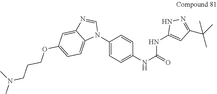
C1(N2C=NC3=CC(OCCCN(C)C)=CC=C23)=CC=C(NC(=O)NC2=CC(C(C)(C)C)=NN2)C=C1
